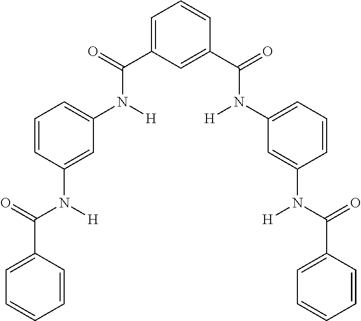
C1=CC(C(N([H])C2=CC(N([H])C(C3=CC=CC(C(N(C4=CC=CC(N(C(C5=CC=CC=C5)=O)[H])=C4)[H])=O)=C3)=O)=CC=C2)=O)=CC=C1
